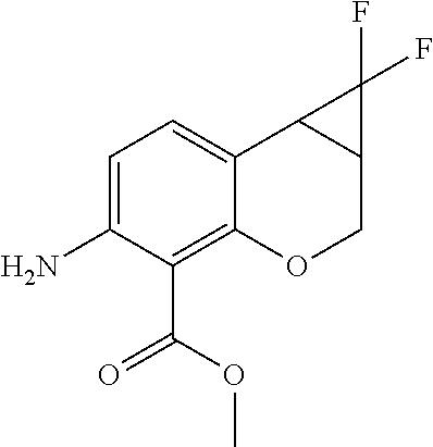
C1(N)=CC=C2C(=C1C(=O)OC)OCC1C2C1(F)F
